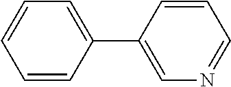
C1=CC=C(C2=CN=CC=C2)C=C1
